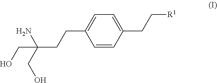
C1=CC(CC[R1])=CC=C1CCC(N)(CO)CO
